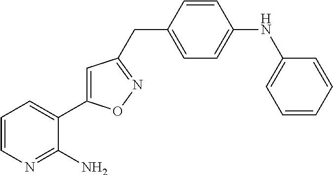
C1=CC(CC2=NOC(C3=CC=CN=C3N)=C2)=CC=C1NC1=CC=CC=C1
